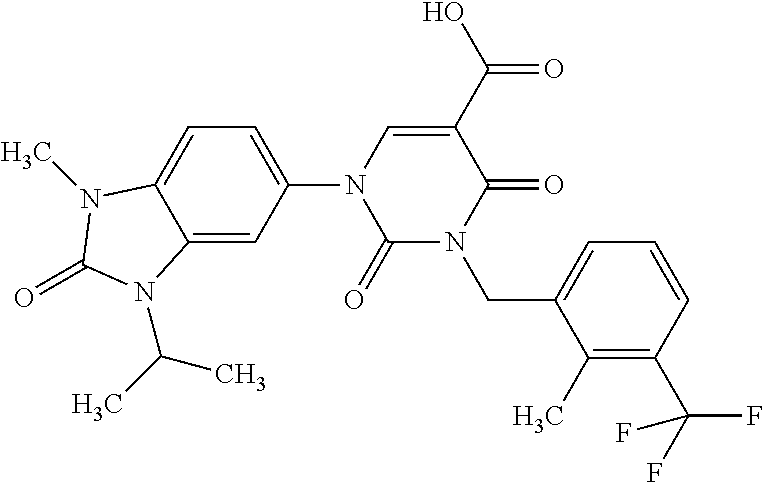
C12=CC(N3C(=O)N(CC4=CC=CC(C(F)(F)F)=C4C)C(=O)C(C(O)=O)=C3)=CC=C1N(C)C(=O)N2C(C)C
